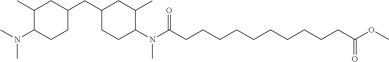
CN(C1CCC(CC2CCC(N(C(CCCCCCCCCCC(OC)=O)=O)C)C(C)C2)CC1C)C
